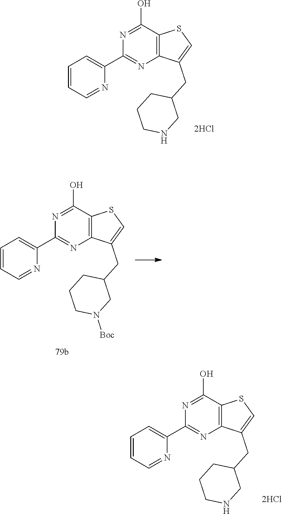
N1=C(O)C2=C(N=C1C1=CC=CC=N1)C(CC1CCCNC1)=CS2.N1=C(O)C2=C(N=C1C1=CC=CC=N1)C(CC1CCCNC1)=CS2.N1=C(O)C2=C(N=C1C1=CC=CC=N1)C(CC1CCCN([Boc])C1)=CS2
